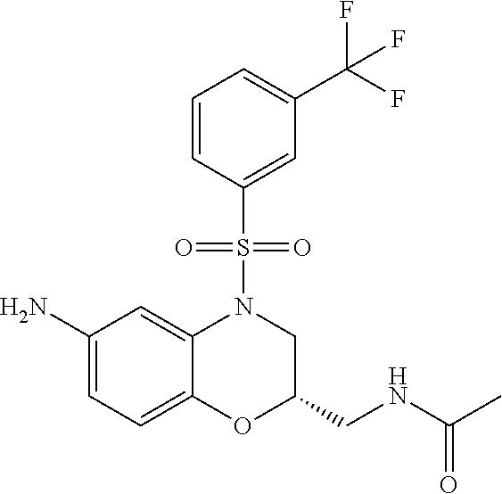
C1(N)=CC=C2C(=C1)N(S(=O)(=O)C1=CC(C(F)(F)F)=CC=C1)CC(CNC(C)=O)O2
